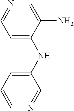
C1=C(NC2=CC=CN=C2)C(N)=CN=C1
